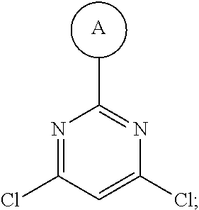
N1=C(Cl)C=C(Cl)N=C1C.[A]
